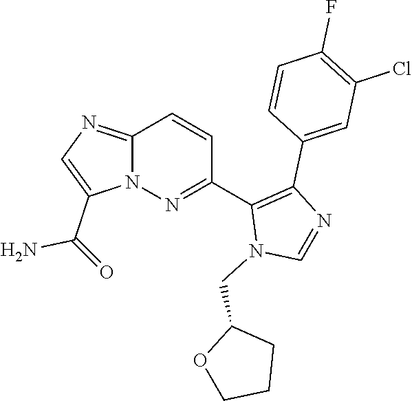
C12=NC=C(C(=O)N)N1N=C(C1=C(C3=CC(Cl)=C(F)C=C3)N=CN1CC1OCCC1)C=C2
